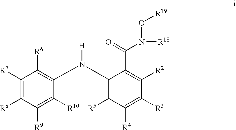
C1([R7])=C([R8])C([R9])=C([R10])C(N(C2=C([R5])C([R4])=C([R3])C([R2])=C2C(=O)N([R18])O[R19])[H])=C1[R6]
